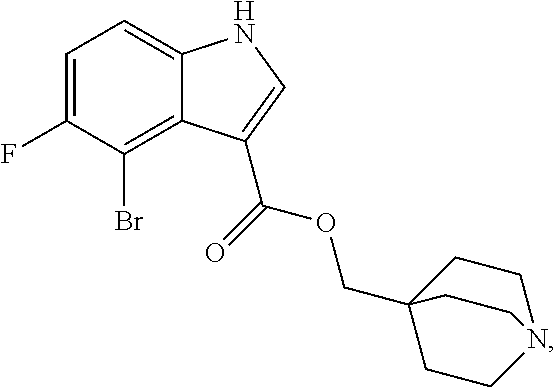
C12=C(Br)C(F)=CC=C1NC=C2C(OCC12CCN(CC1)CC2)=O
